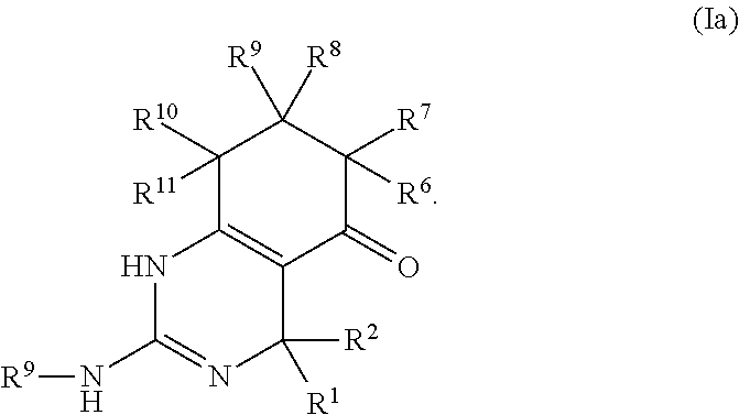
C1([R10])([R11])C2=C(C(=O)C([R7])([R6])C1([R9])[R8])C([R2])([R1])N=C(N[R9])N2
